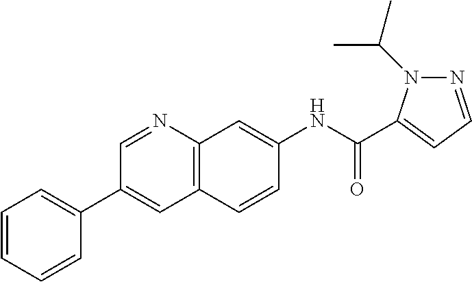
C1=CC=CC(C2=CC3=C(N=C2)C=C(NC(=O)C2=CC=NN2C(C)C)C=C3)=C1
